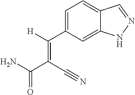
C1=C(C([H])=C(C(N)=O)C#N)C=C2C(=C1)C=NN2
